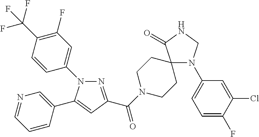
N1(C2=CC(F)=C(C(F)(F)F)C=C2)N=C(C(=O)N2CCC3(CC2)N(C2=CC=C(F)C(Cl)=C2)CNC3=O)C=C1C1=CN=CC=C1
